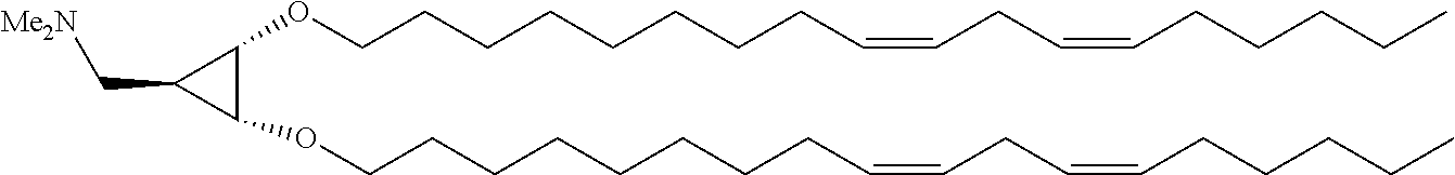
C1(OCCCCCCCCC=CCC=CCCCCC)C(OCCCCCCCCC=CCC=CCCCCC)C1C[Me2N]
